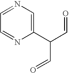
C1=NC=C(C(C=O)C=O)N=C1
